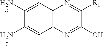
C1=C(N)C(N)=CC2=C1N=C([R1])C(O)=N2
